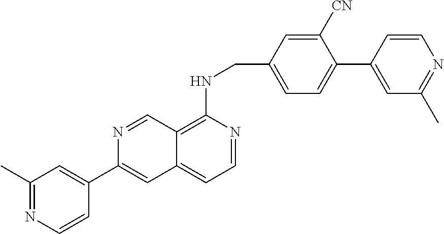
C1(C2=CC3=CC=NC(NCC4=CC=C(C5=CC(C)=NC=C5)C([CN])=C4)=C3C=N2)=CC(C)=NC=C1
